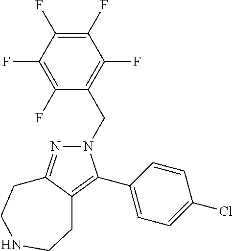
N1=C2C(=C(C3=CC=C(Cl)C=C3)N1CC1=C(F)C(F)=C(F)C(F)=C1F)CCNCC2
